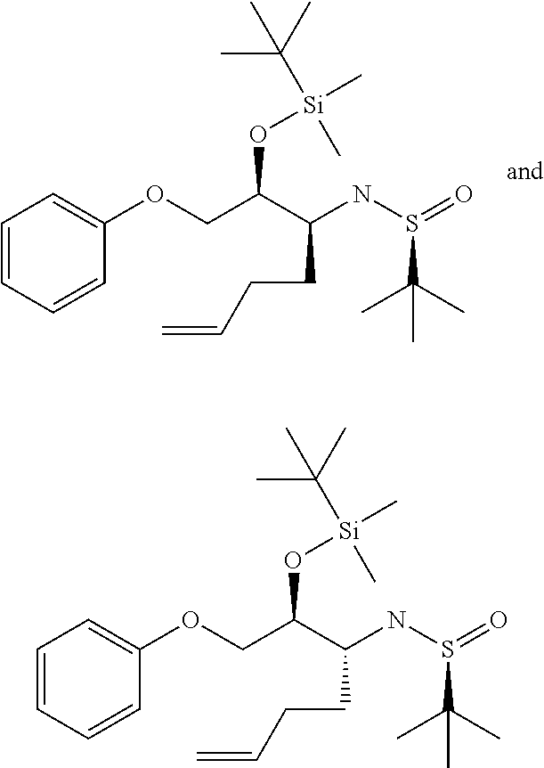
C1=CC=CC(OCC(C(NS(=O)C(C)(C)C)CCC=C)O[Si](C)(C(C)(C)C)C)=C1.C1=CC=CC(OCC(C(NS(=O)C(C)(C)C)CCC=C)O[Si](C)(C(C)(C)C)C)=C1
